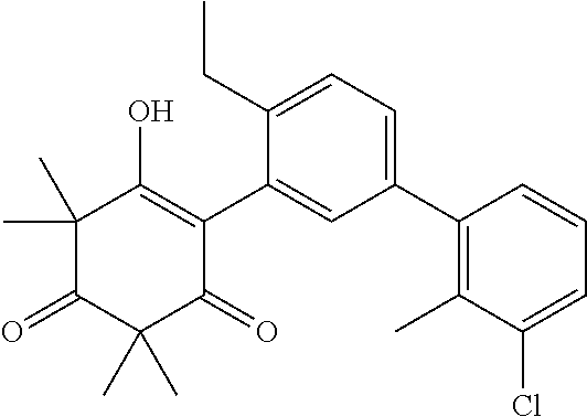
C1(C)(C)C(=O)C(C)(C)C(=O)C(C2=CC(C3=C(C)C(Cl)=CC=C3)=CC=C2CC)=C1O
